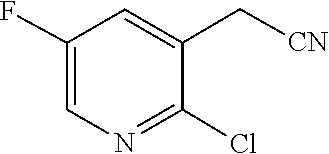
C1(Cl)=NC=C(F)C=C1C[CN]
